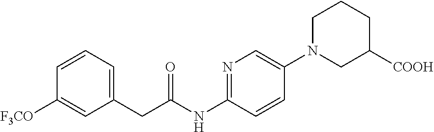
C1=CC=C(CC(NC2=NC=C(N3CC([COOH])CCC3)C=C2)=O)C=C1[F3CO]
